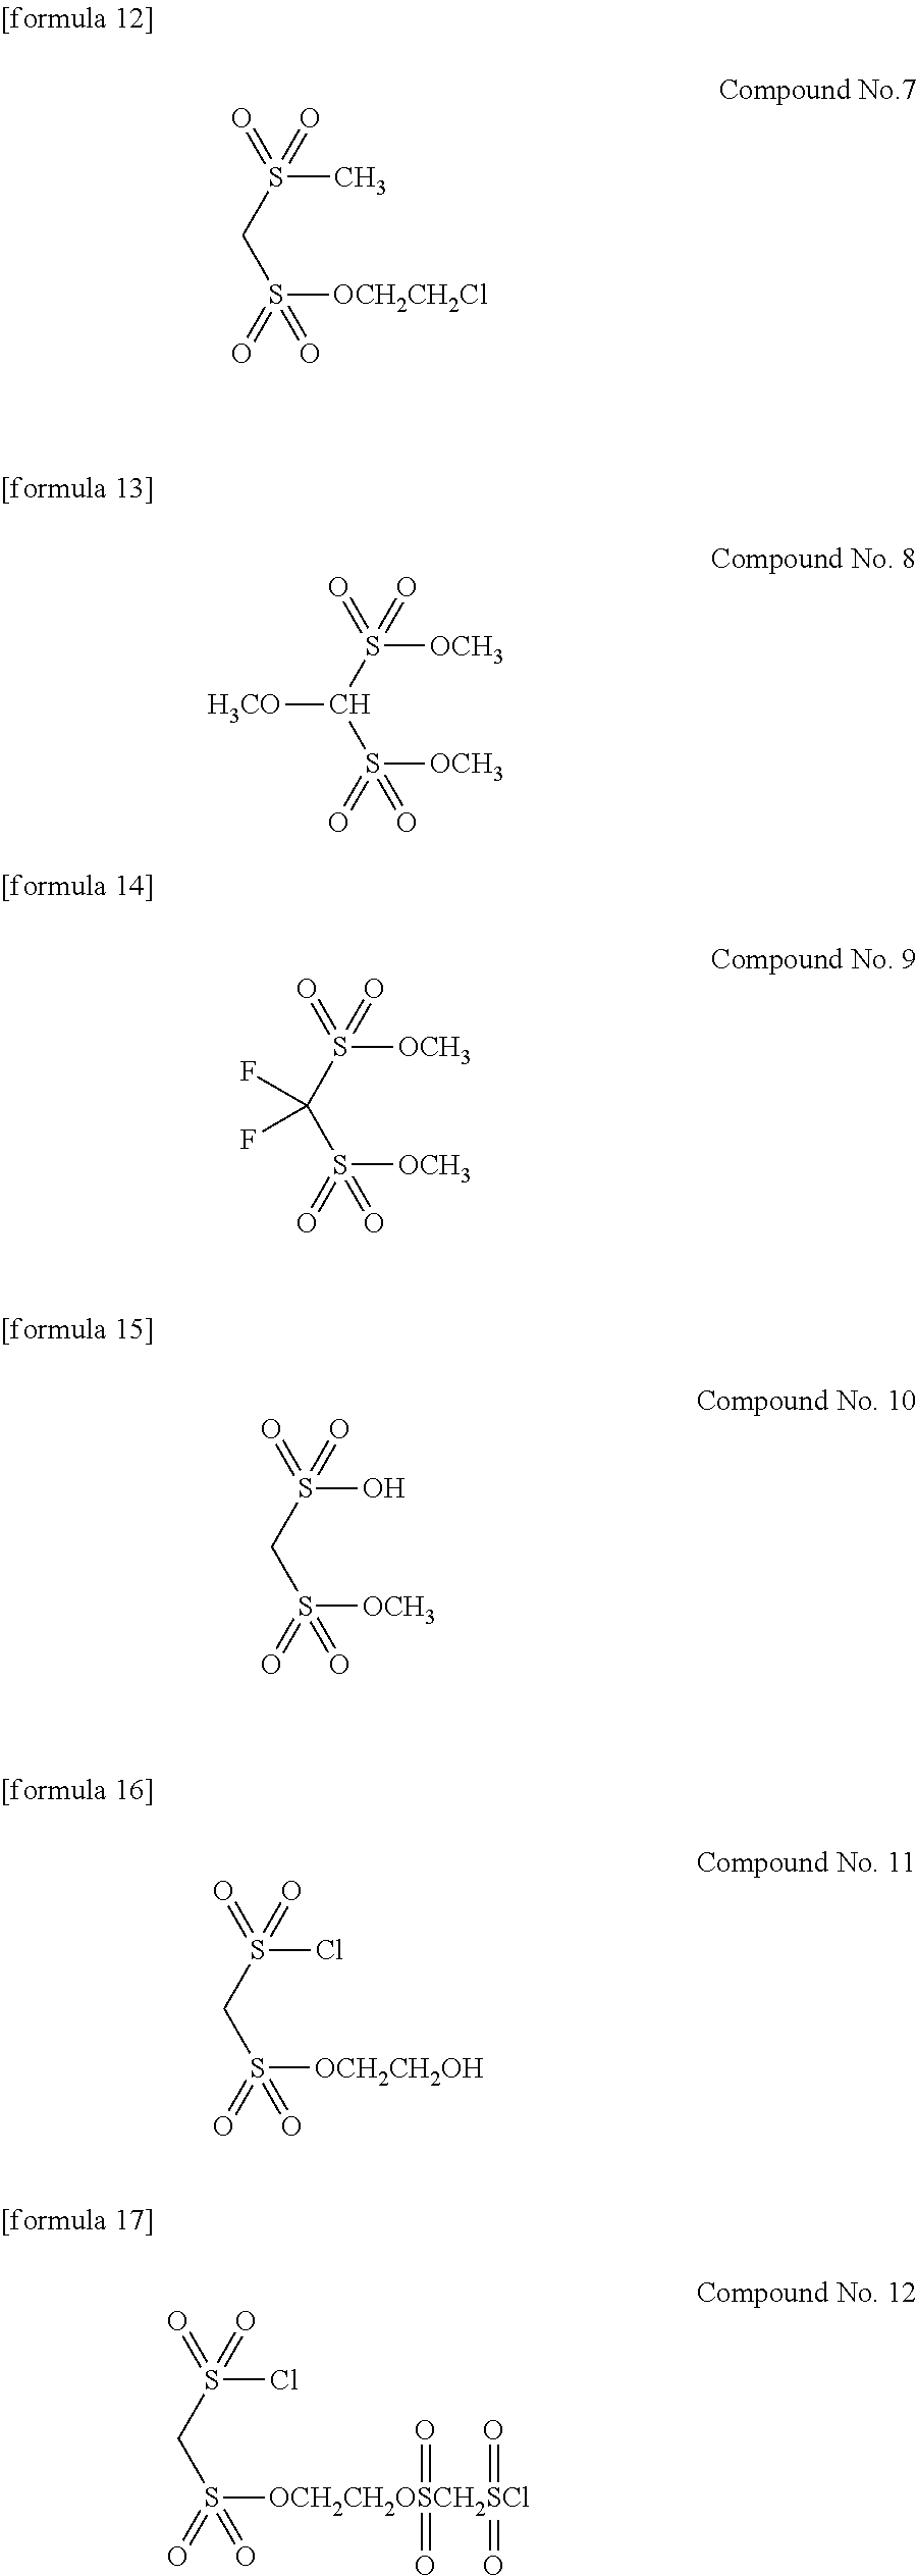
O=S(CS(=O)(=O)[OCH2CH2Cl])(=O)C.O=S(C(S(=O)(=O)[OCH3])[H3CO])(=O)[OCH3].O=S(C(S(=O)(=O)[OCH3])(F)F)(=O)[OCH3].O=S(CS(=O)(=O)[OCH3])(=O)O.O=S(CS(=O)(=O)[OCH2CH2OH])(=O)Cl.O=S(CS(=O)(=O)[OCH2CH2OSCH2SCl](=O)(=O)(=O)=O)(=O)Cl
